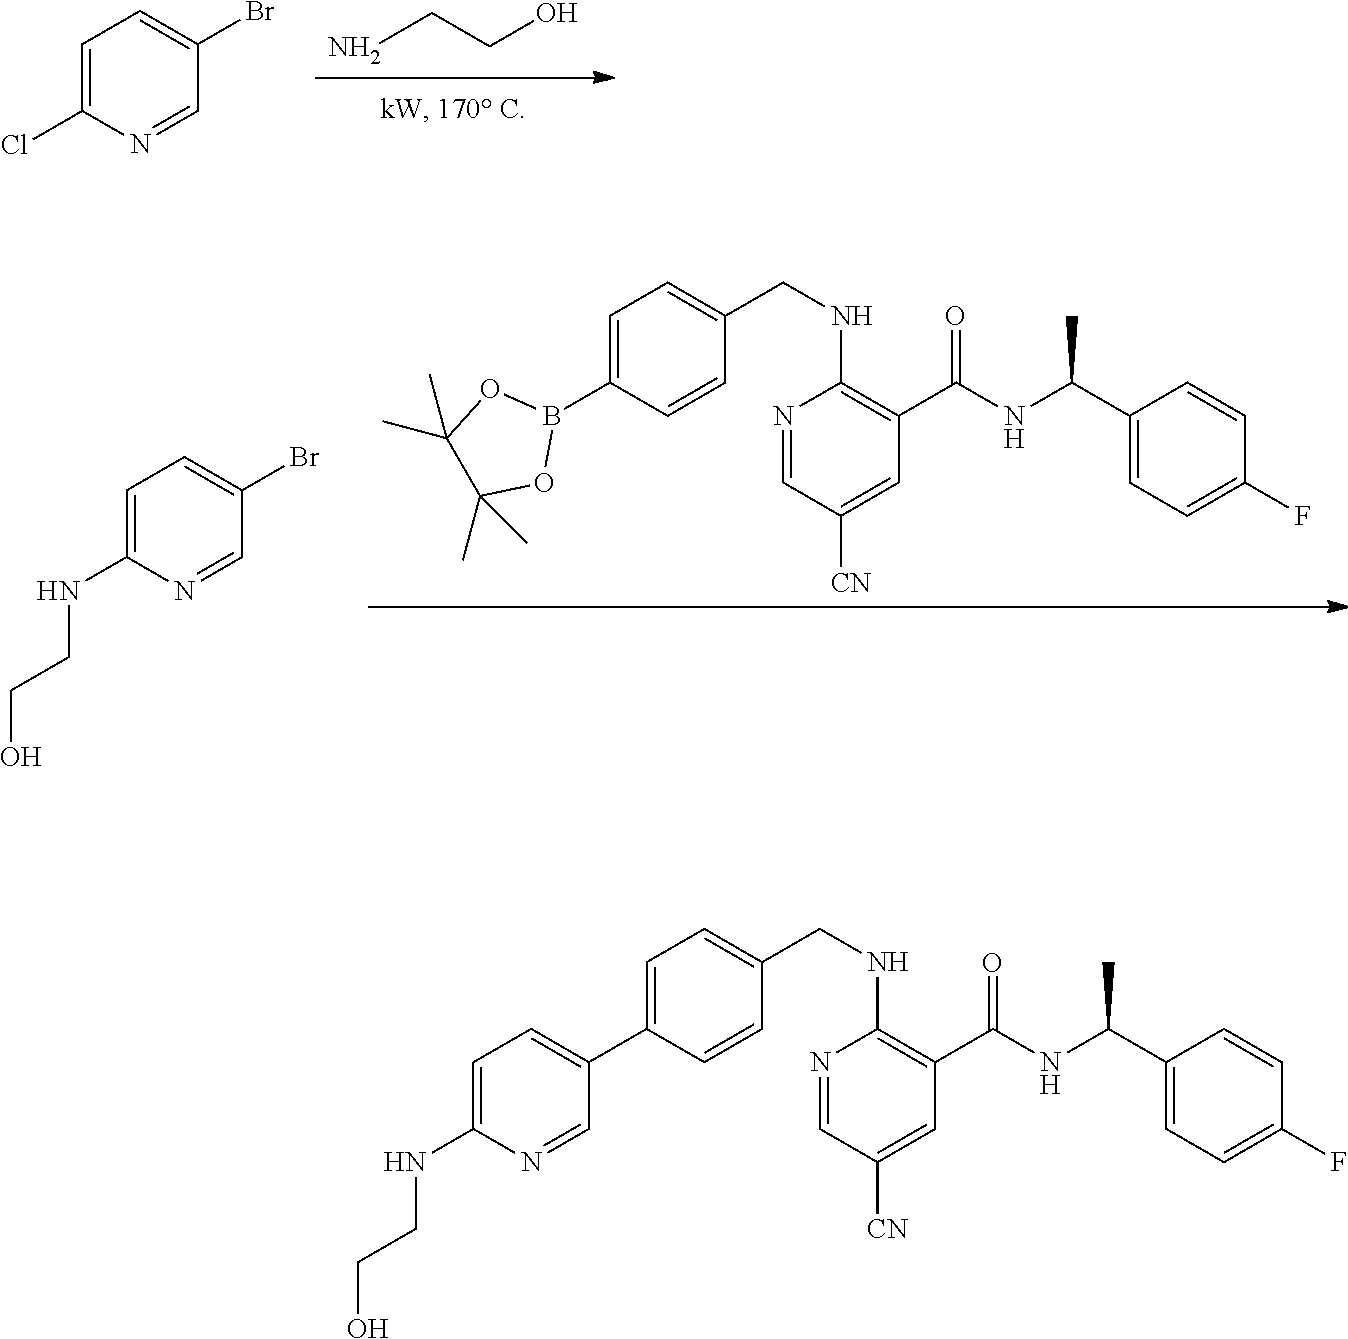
NCCO.C1(Br)=CC=C(Cl)N=C1.C1=C(B2OC(C)(C)C(C)(C)O2)C=CC(CNC2=C(C(=O)NC(C)C3=CC=C(F)C=C3)C=C([CN])C=N2)=C1.C1(Br)=CC=C(NCCO)N=C1.C1=C(C2=CC=C(NCCO)N=C2)C=CC(CNC2=C(C(=O)NC(C)C3=CC=C(F)C=C3)C=C([CN])C=N2)=C1
